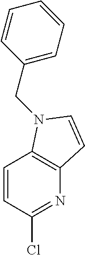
C1=CC(Cl)=NC2=C1N(CC1=CC=CC=C1)C=C2
